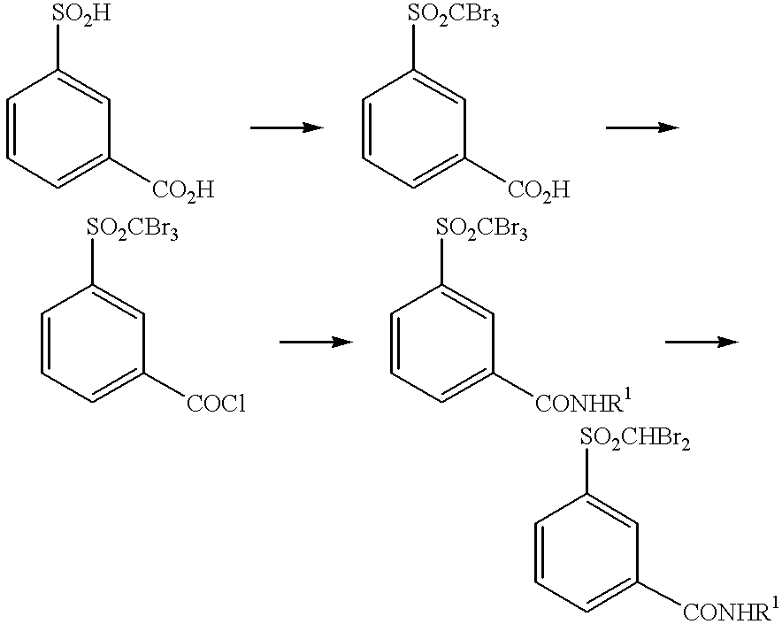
C1=CC=C([CO2H])C=C1[SO2H].C1=CC=C([CO2H])C=C1[SO2CBr3].C1=CC=C([COCl])C=C1[SO2CBr3].C1=CC=C([CONHR1])C=C1[SO2CBr3].C1=CC=C([CONHR1])C=C1[SO2CHBr2]
